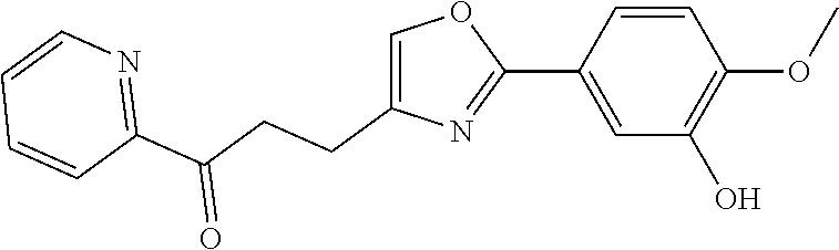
C1(C2=CC(O)=C(OC)C=C2)=NC(CCC(C2=NC=CC=C2)=O)=CO1
